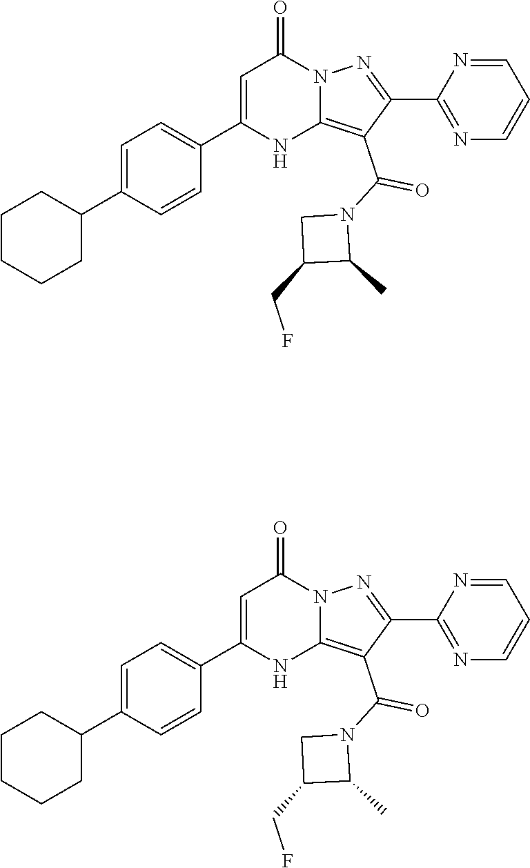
C1C(CF)C(C)N1C(C1=C2NC(C3=CC=C(C4CCCCC4)C=C3)=CC(=O)N2N=C1C1=NC=CC=N1)=O.C1C(CF)C(C)N1C(C1=C2NC(C3=CC=C(C4CCCCC4)C=C3)=CC(=O)N2N=C1C1=NC=CC=N1)=O
